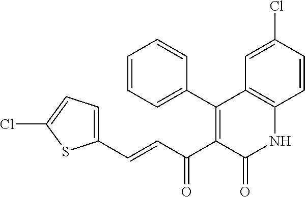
C1=CC=C(C2=C(C(C=CC3=CC=C(Cl)S3)=O)C(=O)NC3=C2C=C(Cl)C=C3)C=C1
